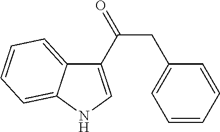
C1(C(=O)CC2=CC=CC=C2)=CNC2=CC=CC=C12
